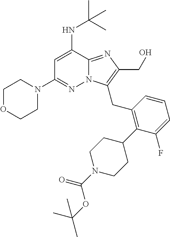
N1(C2=NN3C(=NC(CO)=C3CC3=C(C4CCN(C(OC(C)(C)C)=O)CC4)C(F)=CC=C3)C(NC(C)(C)C)=C2)CCOCC1
